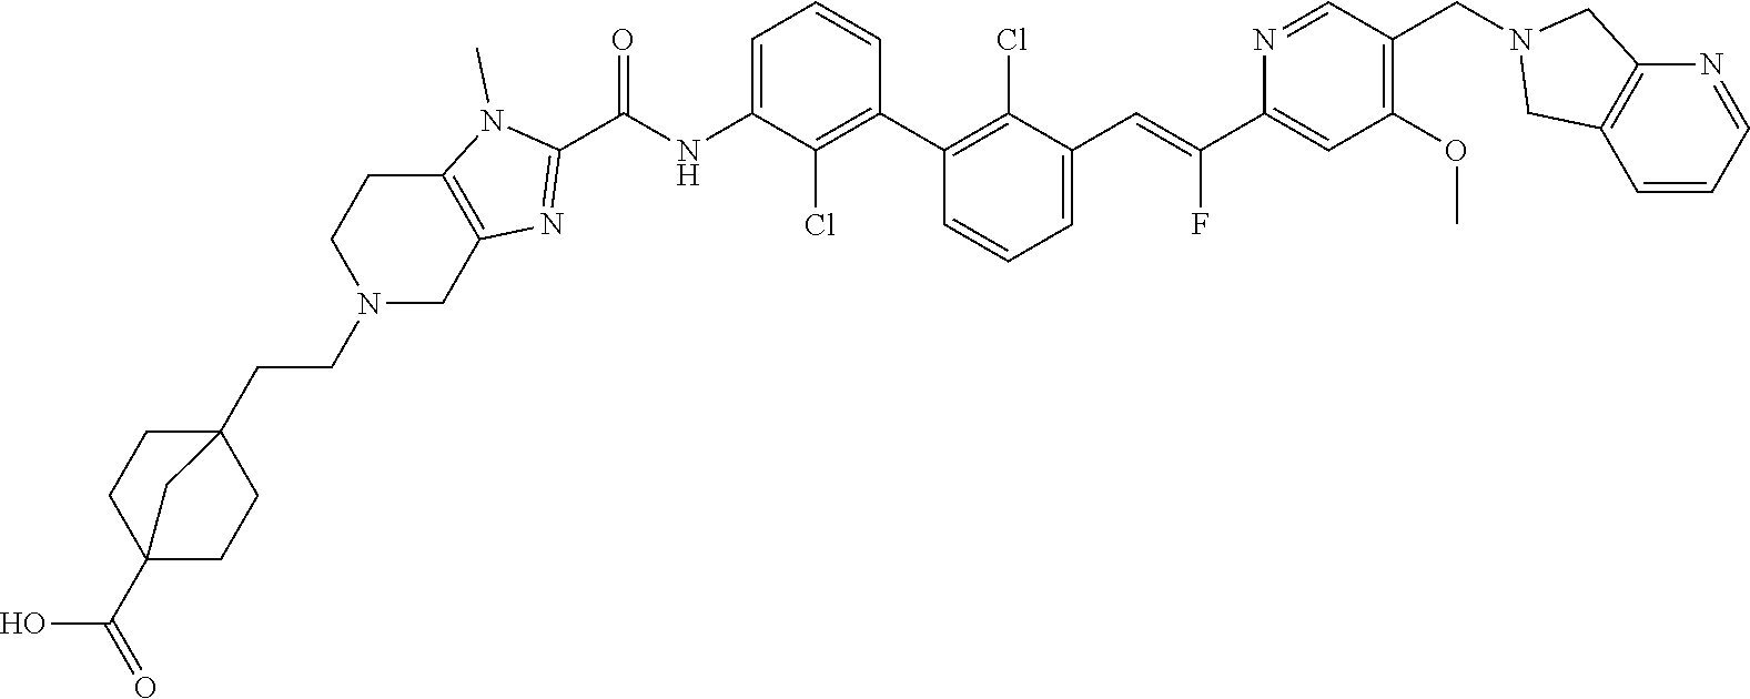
C1(C2=C(Cl)C(C=C(C3=CC(OC)=C(CN4CC5=C(C4)N=CC=C5)C=N3)F)=CC=C2)=C(Cl)C(NC(C2=NC3=C(N2C)CCN(CCC24CCC(C(O)=O)(CC2)C4)C3)=O)=CC=C1
